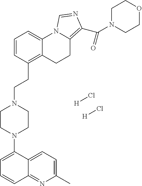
[H]Cl.[H]Cl.C1=C(N2CCN(CCC3=C4C(=CC=C3)N3C(=C(C(=O)N5CCOCC5)N=C3)CC4)CC2)C2=CC=C(C)N=C2C=C1
